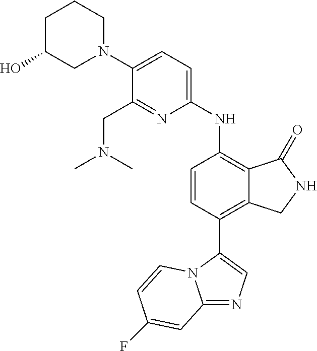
C1(N2CCCC(O)C2)=CC=C(NC2=C3C(=C(C4=CN=C5N4C=CC(F)=C5)C=C2)CNC3=O)N=C1CN(C)C
